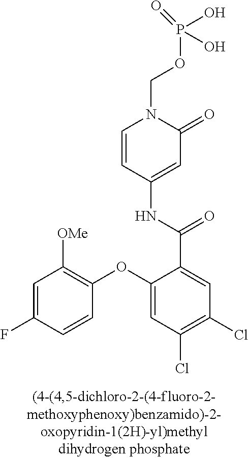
C1=C(F)C=CC(OC2=CC(Cl)=C(Cl)C=C2C(NC2=CC(=O)N(COP(O)(O)=O)C=C2)=O)=C1[OMe]
